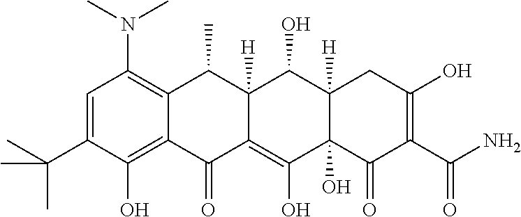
C1=C(C(C)(C)C)C(O)=C2C(=C1N(C)C)C(C)C1([H])C(=C(O)C3(O)C([H])(C1O)CC(O)=C(C(N)=O)C3=O)C2=O
